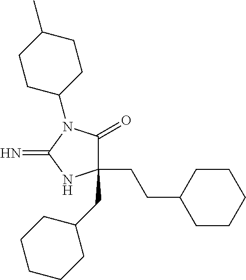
C1(CCC2CCCCC2)(CC2CCCCC2)C(=O)N(C2CCC(C)CC2)C(=N)N1
